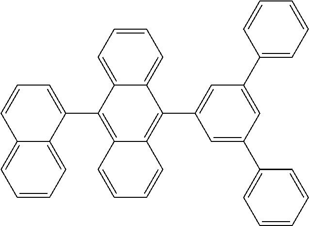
C1(C2=C3C(=C(C4=CC(C5=CC=CC=C5)=CC(C5=CC=CC=C5)=C4)C4=CC=CC=C24)C=CC=C3)=CC=CC2=CC=CC=C12
